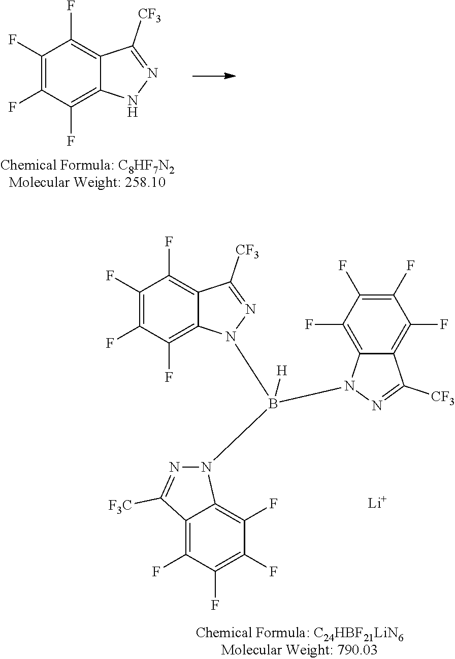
C1(F)=C(F)C(F)=C2C(=C1F)C([CF3])=NN2.C1(F)=C(F)C(F)=C2C(=C1F)C([CF3])=NN2B(N1C2=C(F)C(F)=C(F)C(F)=C2C([CF3])=N1)(N1C2=C(F)C(F)=C(F)C(F)=C2C([F3C])=N1)[H].[Li]
